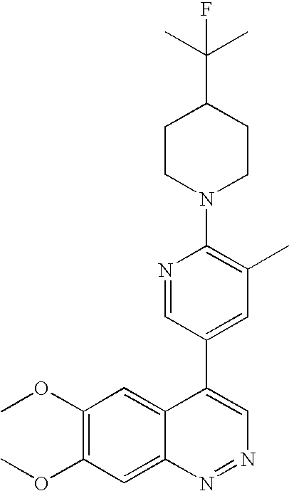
C1CN(C2=C(C)C=C(C3=CN=NC4=CC(OC)=C(OC)C=C34)C=N2)CCC1C(C)(C)F
